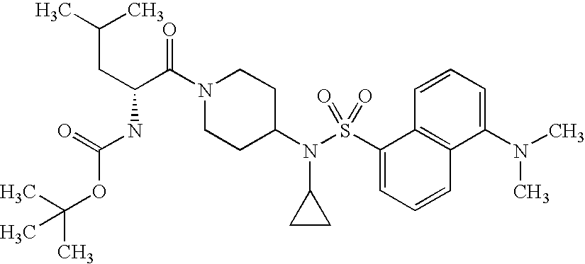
C(N1CCC(N(S(C2=CC=CC3=C2C=CC=C3N(C)C)(=O)=O)C2CC2)CC1)(=O)C(CC(C)C)NC(OC(C)(C)C)=O
